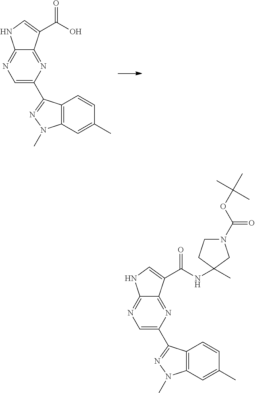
C1=C(C2=NN(C)C3=C2C=CC(C)=C3)N=C2C(=N1)NC=C2C(NC1(C)CN(C(OC(C)(C)C)=O)CC1)=O.C1=C(C2=NN(C)C3=C2C=CC(C)=C3)N=C2C(=N1)NC=C2C(O)=O
